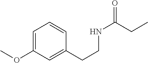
C1=C(OC)C=C(CCNC(=O)CC)C=C1
